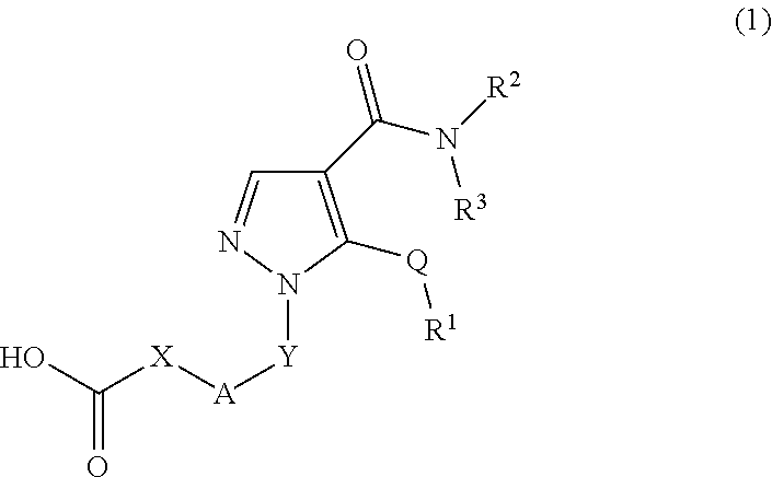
C1(C(N([R2])[R3])=O)=C([Q][R1])N([Y][A][X]C(O)=O)N=C1
